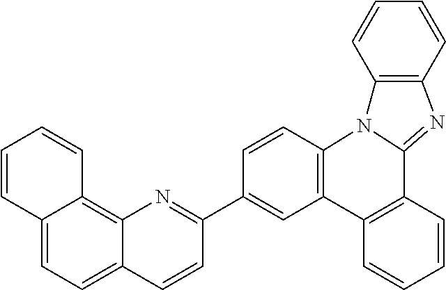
C12=C3C(=CC=C1C=CC(C1=CC4=C(C=C1)N1C(=NC5=C1C=CC=C5)C1=C4C=CC=C1)=N2)C=CC=C3
